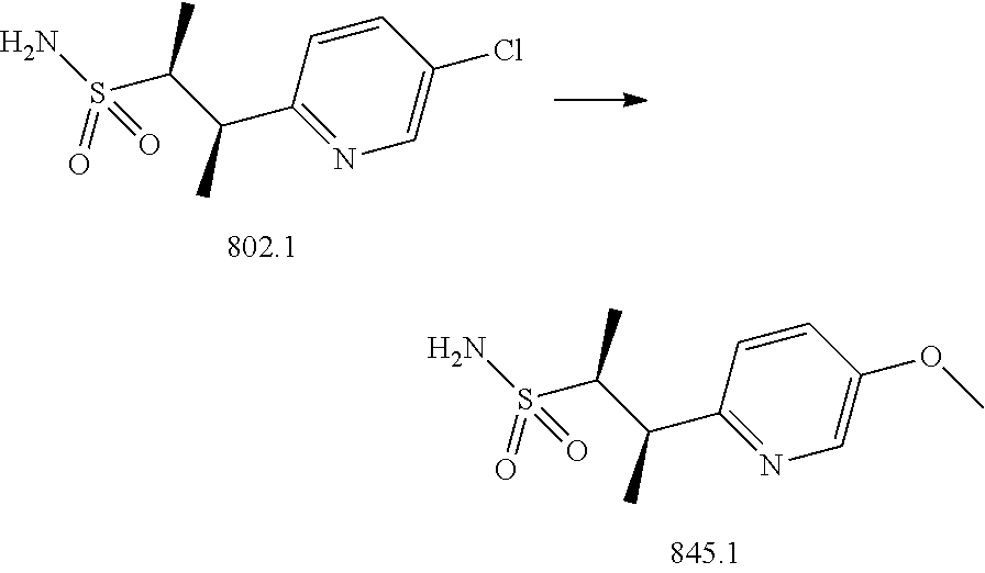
C1(C(C(S(N)(=O)=O)C)C)=NC=C(Cl)C=C1.C1(C(C(S(N)(=O)=O)C)C)=NC=C(OC)C=C1
